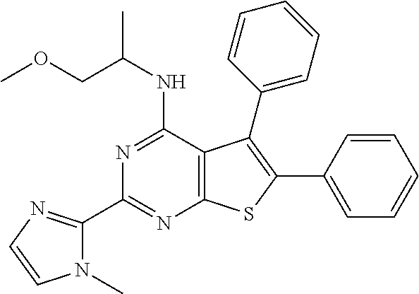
N1=C(NC(C)COC)C2=C(N=C1C1=NC=CN1C)SC(C1=CC=CC=C1)=C2C1=CC=CC=C1
